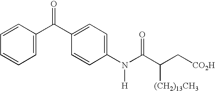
C1=C(C(C2=CC=C(N(C(C([(CH2)13CH3])C[CO2H])=O)[H])C=C2)=O)C=CC=C1
